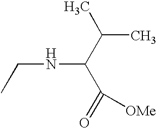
CCNC(C(C)C)C(=O)[OMe]
